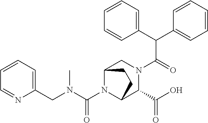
C1(C(C2=CC=CC=C2)C(=O)N2CC3N(C(N(CC4=CC=CC=N4)C)=O)C(C2C(O)=O)CC3)=CC=CC=C1
